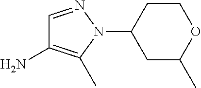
C1(N2N=CC(N)=C2C)CC(C)OCC1
